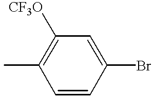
CC1=C([CF3O])C=C(Br)C=C1
